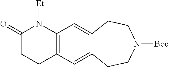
[Et]N1C(=O)CCC2=C1C=C1C(=C2)CCN([Boc])CC1
